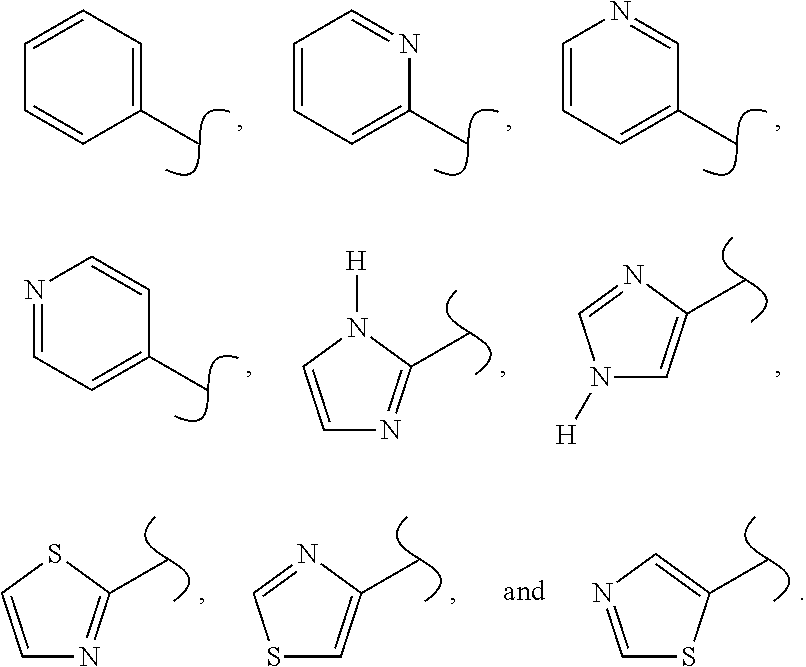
C1=C(C)C=CC=C1.C1=C(C)N=CC=C1.C1=C(C)C=NC=C1.C1=C(C)C=CN=C1.N1([H])C=C(C)N=C1.C1=CN([H])C(C)=N1.C1=CSC(C)=N1.S1C=C(C)N=C1.C1=NC=C(C)S1
